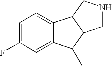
C1=C(F)C=C2C(=C1)C1C(C2C)CNC1
